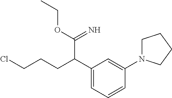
C1(C(CCCCl)C(=N)OCC)=CC=CC(N2CCCC2)=C1
